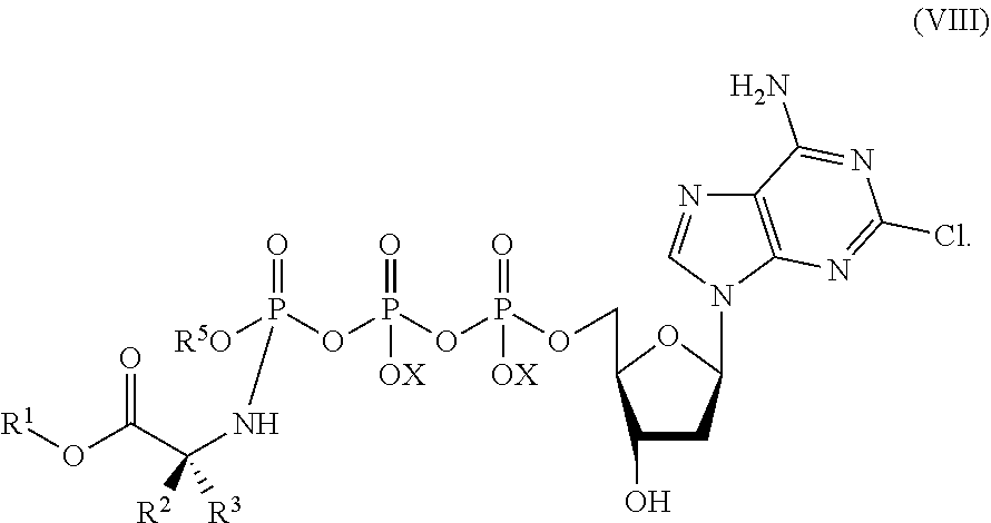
[R1]OC(C(NP(=O)(OP(OP(OCC1C(O)CC(N2C=NC3=C2N=C(Cl)N=C3N)O1)(=O)[OX])(=O)[OX])[R5O])([R2])[R3])=O
